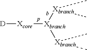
[D][Xcore][Xbranch]([Xbranch](C)C)[Xbranch](C)C
